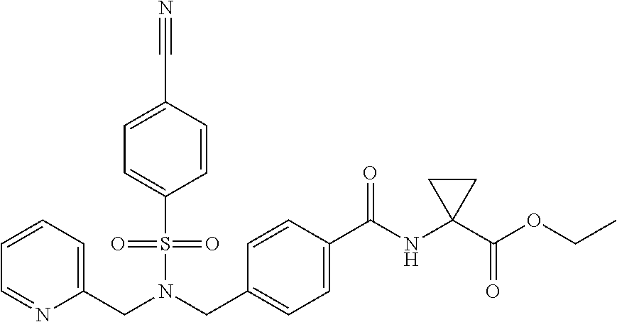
C1=CC(C#N)=CC=C1S(N(CC1=CC=C(C(=O)NC2(C(OCC)=O)CC2)C=C1)CC1=CC=CC=N1)(=O)=O
